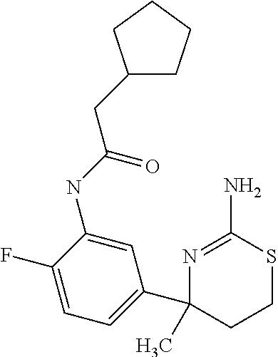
N1=C(N)SCCC1(C1=CC=C(F)C(NC(=O)CC2CCCC2)=C1)C
